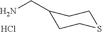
C1(CN)CCSCC1.Cl
